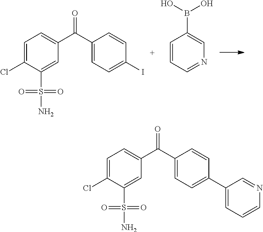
C1=C(Cl)C(S(=O)(=O)N)=CC(C(C2=CC=C(I)C=C2)=O)=C1.C1(B(O)O)=CN=CC=C1.C1=C(Cl)C(S(=O)(=O)N)=CC(C(C2=CC=C(C3=CC=CN=C3)C=C2)=O)=C1
